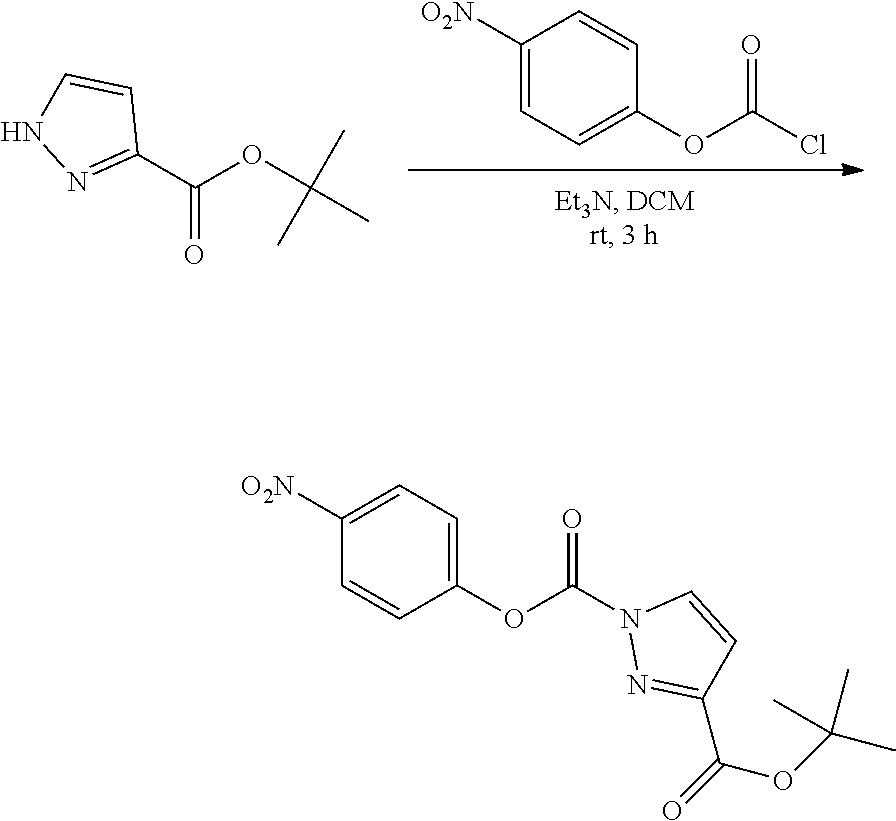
C1([O2N])=CC=C(OC(Cl)=O)C=C1.C1(C(OC(C)(C)C)=O)=NNC=C1.O(C(N1N=C(C(=O)OC(C)(C)C)C=C1)=O)C1=CC=C([O2N])C=C1
